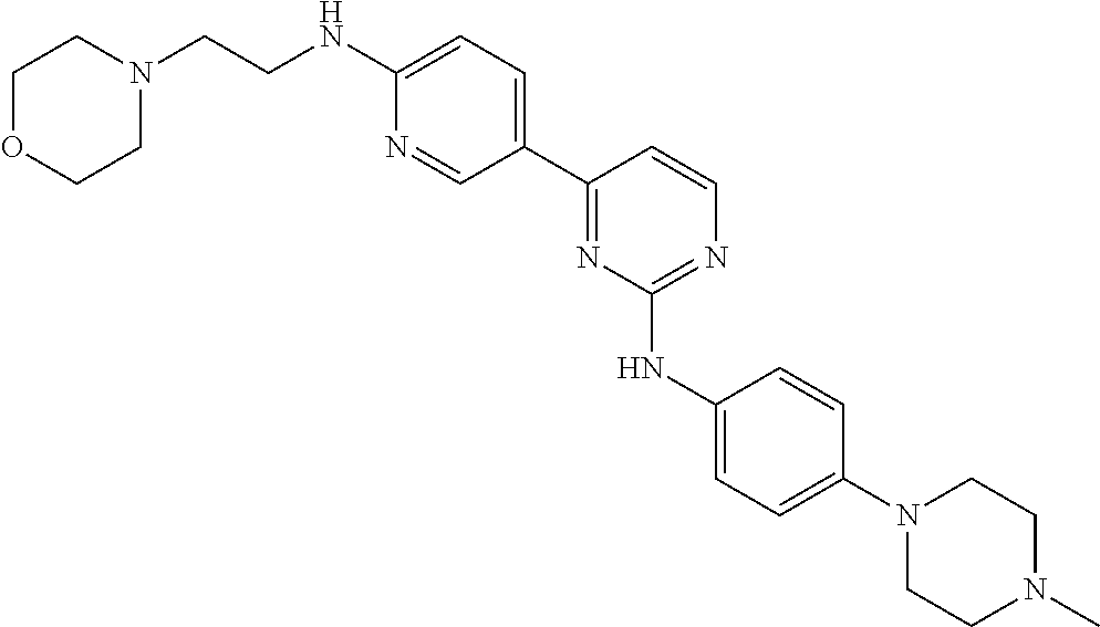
C1(C2=NC(NC3=CC=C(N4CCN(C)CC4)C=C3)=NC=C2)=CC=C(NCCN2CCOCC2)N=C1
